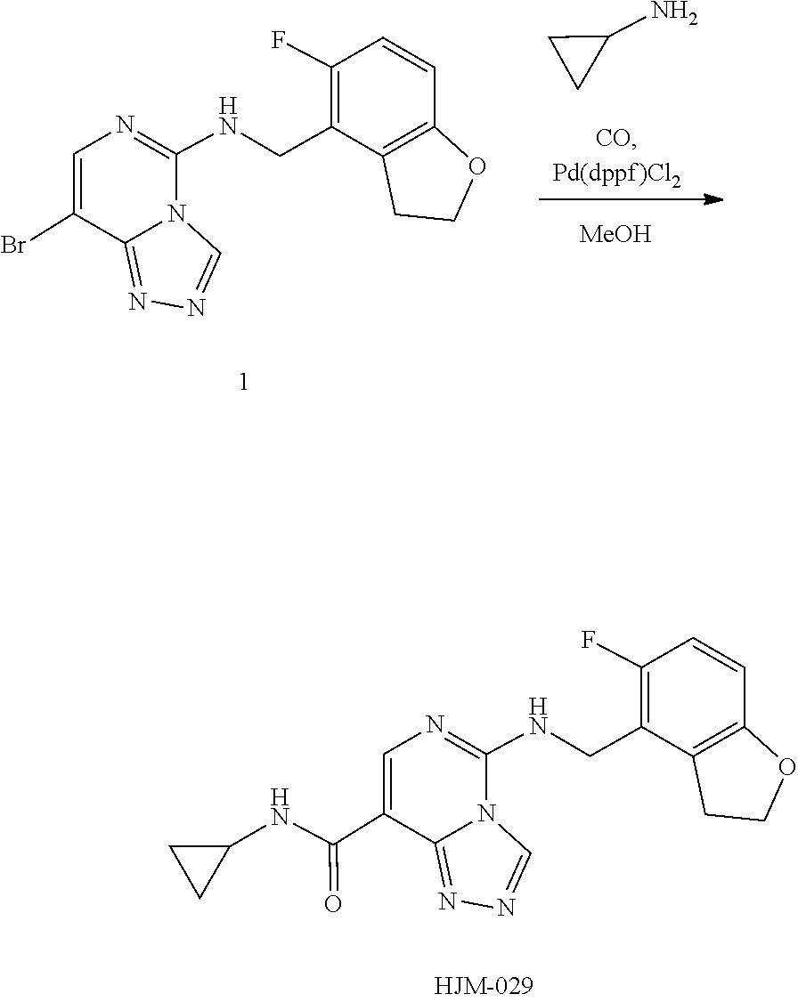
N1=C2N(C(NCC3=C(F)C=CC4=C3CCO4)=NC=C2Br)C=N1.C1C(N)C1.[MeOH].N1=C2N(C(NCC3=C(F)C=CC4=C3CCO4)=NC=C2C(=O)NC2CC2)C=N1
